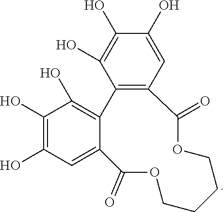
C12=C(C=C(O)C(O)=C1O)C(=O)OCCCCOC(=O)C1=CC(O)=C(O)C(O)=C21
